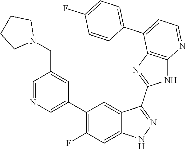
C1=NC=C(C2=C(F)C=C3C(=C2)C(C2=NC4=C(N2)N=CC=C4C2=CC=C(F)C=C2)=NN3)C=C1CN1CCCC1
